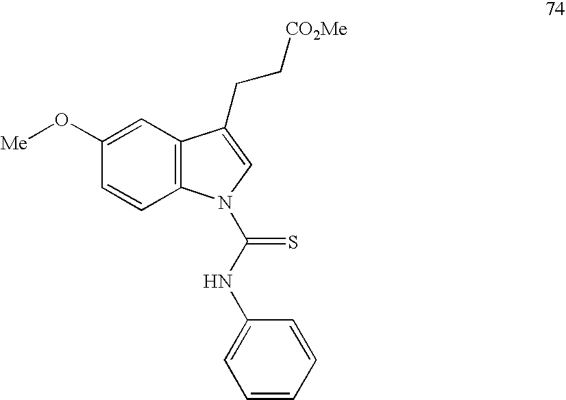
C1=C(O[Me])C=CC2=C1C(CC[CO2Me])=CN2C(=S)NC1=CC=CC=C1
